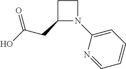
C1(CC(=O)O)N(C2=CC=CC=N2)CC1
